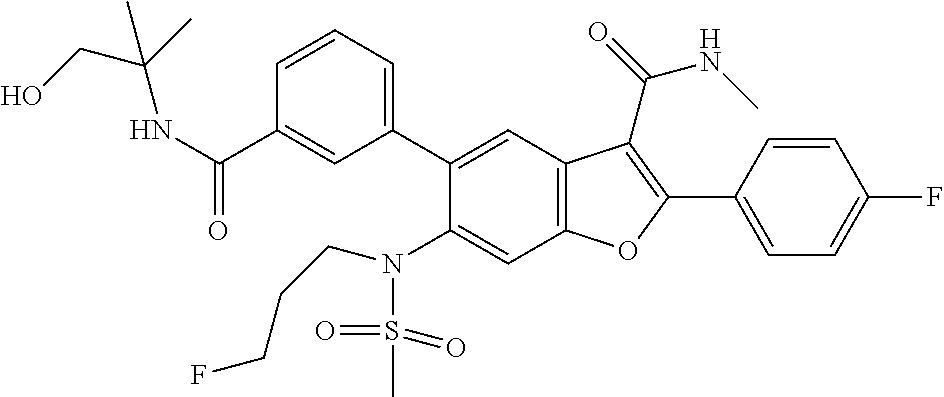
C1=CC(C2=C(C(=O)NC)C3=C(C=C(N(S(C)(=O)=O)CCCF)C(C4=CC=CC(C(NC(CO)(C)C)=O)=C4)=C3)O2)=CC=C1F
